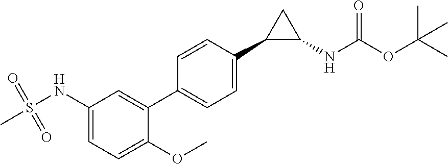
C1(NS(=O)(=O)C)=CC=C(OC)C(C2=CC=C(C3C(NC(OC(C)(C)C)=O)C3)C=C2)=C1
